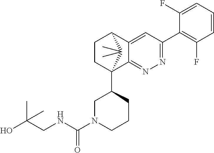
C1(F)=CC=CC(F)=C1C1=NN=C2C(=C1)C1CCC2(C2CN(C(NCC(O)(C)C)=O)CCC2)C1(C)C
